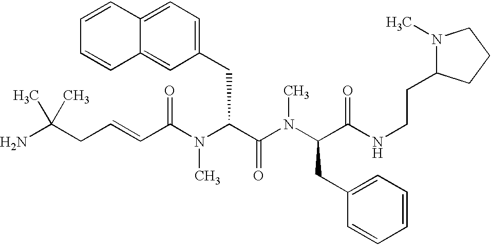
NC(CC=CC(N(C(C(=O)N(C)C(CC1=CC=CC=C1)C(=O)NCCC1N(C)CCC1)CC1=CC=C2C(=C1)C=CC=C2)C)=O)(C)C
